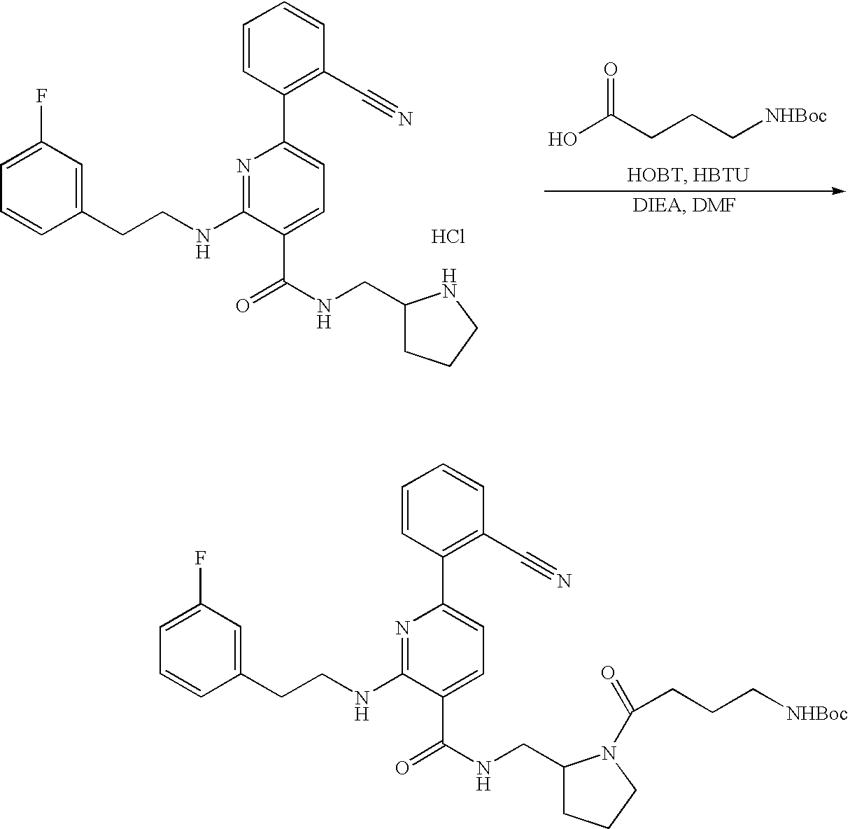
C1=C(F)C=C(CCNC2=NC(C3=C(C#N)C=CC=C3)=CC=C2C(NCC2CCCN2C(=O)CCC[NHBoc])=O)C=C1.C1=C(F)C=C(CCNC2=NC(C3=C(C#N)C=CC=C3)=CC=C2C(NCC2CCCN2)=O)C=C1.OC(CCC[NHBoc])=O.Cl
